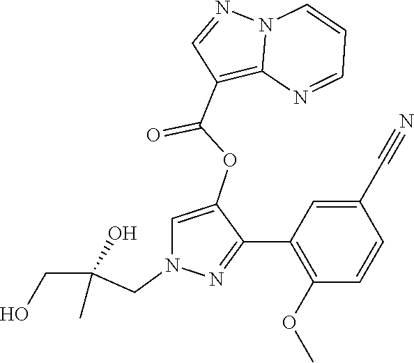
N12C(=C(C(OC3=CN(CC(CO)(C)O)N=C3C3=C(OC)C=CC(C#N)=C3)=O)C=N1)N=CC=C2
